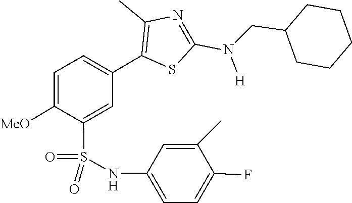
C(C1CCCCC1)N(C1=NC(C)=C(C2=CC=C([MeO])C(S(=O)(NC3=CC=C(F)C(C)=C3)=O)=C2)S1)[H]
